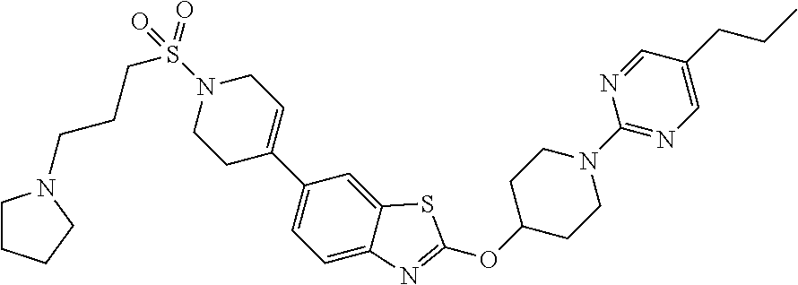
C1C(C2=CC=C3C(=C2)SC(OC2CCN(C4=NC=C(CCC)C=N4)CC2)=N3)=CCN(S(CCCN2CCCC2)(=O)=O)C1
